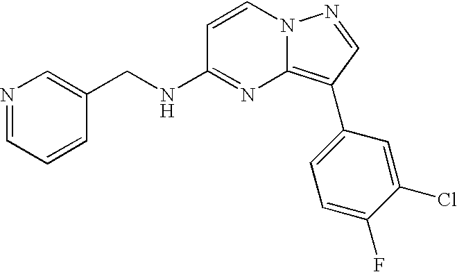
C1(CNC2=NC3=C(C4=CC=C(F)C(Cl)=C4)C=NN3C=C2)=CN=CC=C1
